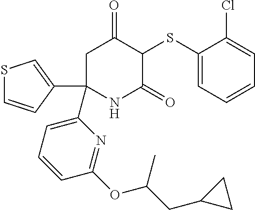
C1(SC2C(=O)CC(C3=CC=CC(OC(CC4CC4)C)=N3)(C3=CSC=C3)NC2=O)=CC=CC=C1Cl
